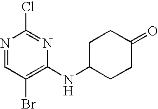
N1=CC(Br)=C(NC2CCC(=O)CC2)N=C1Cl
